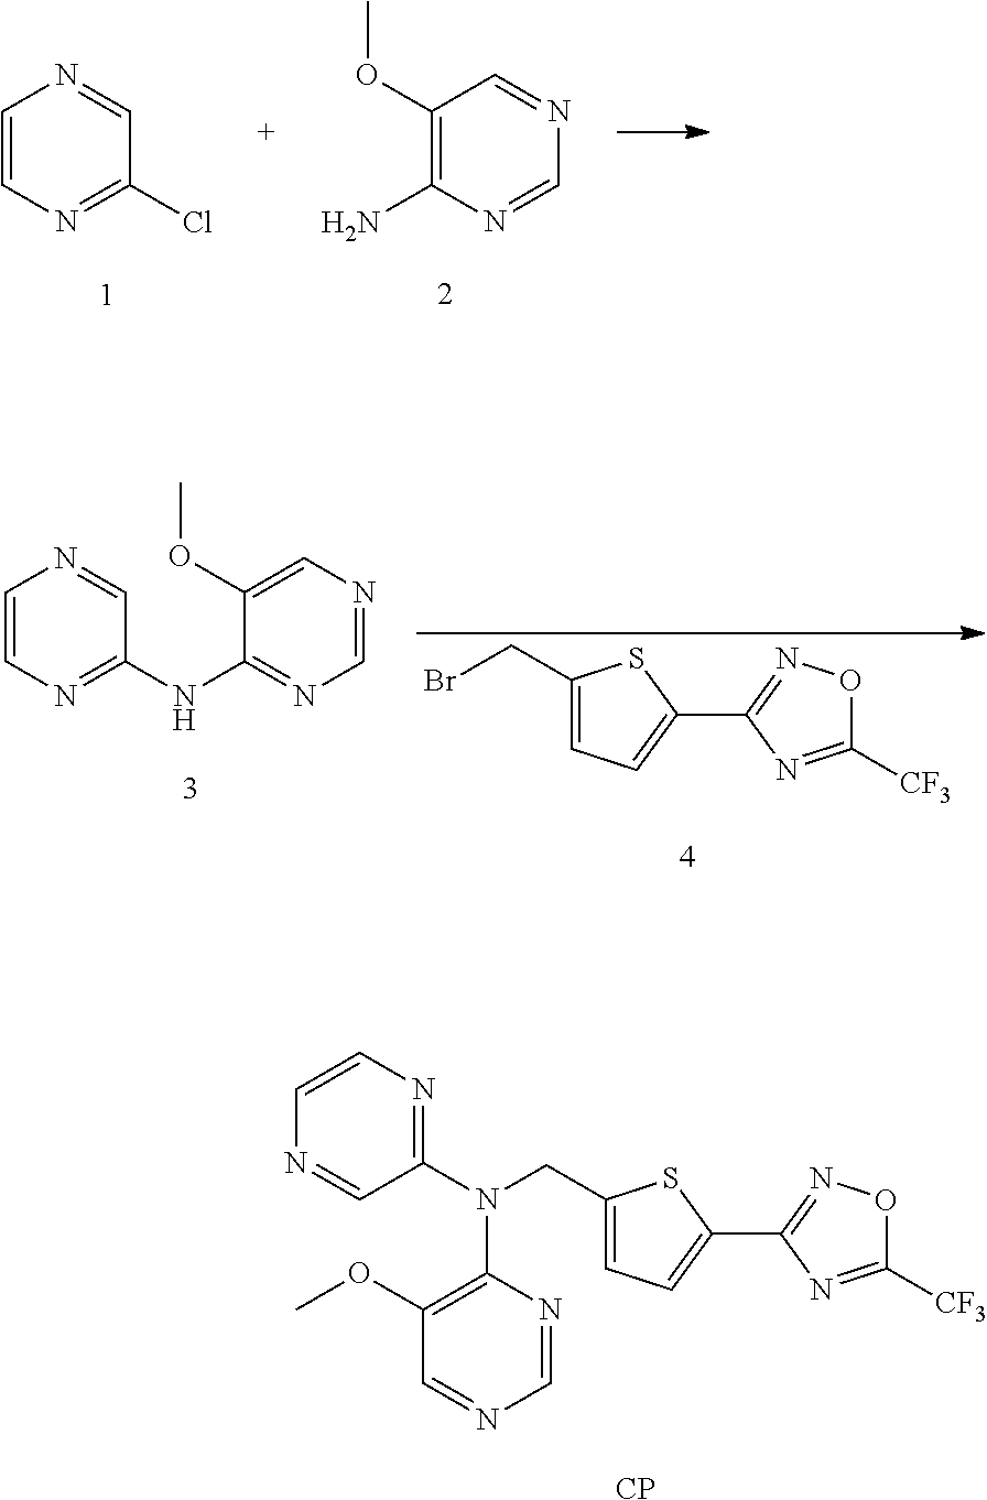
C1(OC)=C(N)N=CN=C1.C1=CN=C(Cl)C=N1.C1(CBr)=CC=C(C2=NOC([CF3])=N2)S1.C1=CN=C(NC2=NC=NC=C2OC)C=N1.C1(CN(C2=NC=CN=C2)C2=C(OC)C=NC=N2)=CC=C(C2=NOC([CF3])=N2)S1.[CP]
